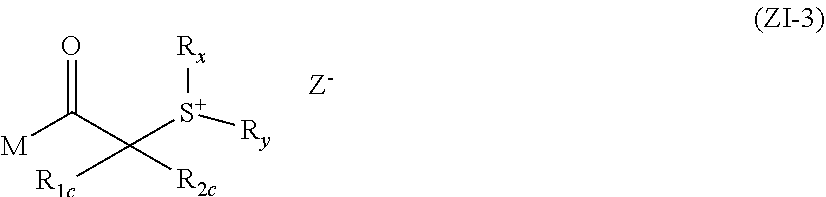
[M]C(C([S+]([Rx])[Ry])([R2c])[R1c])=O
